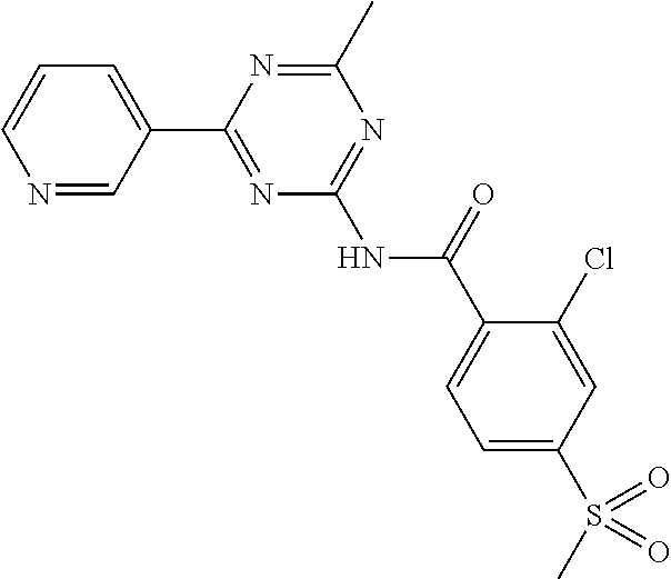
N1=CC(C2=NC(NC(=O)C3=CC=C(S(C)(=O)=O)C=C3Cl)=NC(C)=N2)=CC=C1
